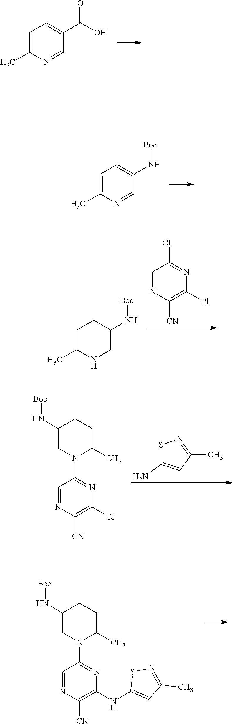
C1=C(C)N=CC(C(O)=O)=C1.C1=C(C)N=CC(N[Boc])=C1.C1=NC([CN])=C(Cl)N=C1Cl.C1C(C)NCC(N[Boc])C1.S1C(N)=CC(C)=N1.C1C(C)N(C2=NC(Cl)=C([CN])N=C2)CC(N[Boc])C1.C1C(C)N(C2=NC(NC3=CC(C)=NS3)=C([CN])N=C2)CC(N[Boc])C1
